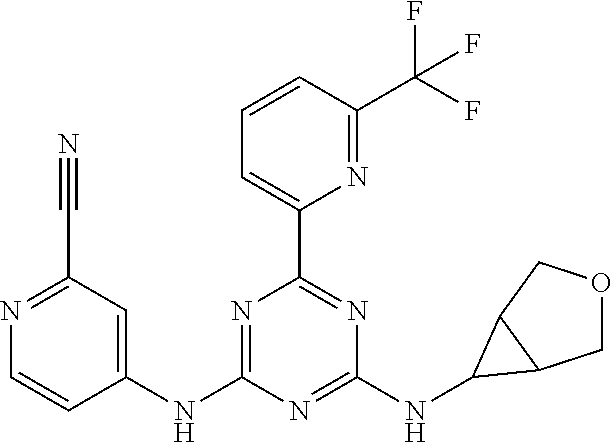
N1=C(C#N)C=C(NC2=NC(C3=CC=CC(C(F)(F)F)=N3)=NC(NC3C4COCC43)=N2)C=C1
